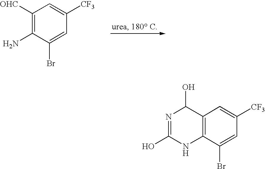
C1([OHC])=C(N)C(Br)=CC([CF3])=C1.C12=C(C(Br)=CC([CF3])=C1)NC(O)=NC2O
